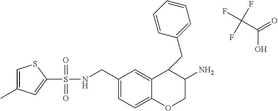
C1(S(NCC2=CC=C3C(=C2)C(CC2=CC=CC=C2)C(N)CO3)(=O)=O)=CC(C)=CS1.C(C(=O)O)(F)(F)F
